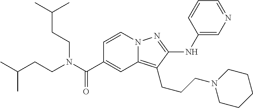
N12C(=C(CCCN3CCCCC3)C(NC3=CN=CC=C3)=N1)C=C(C(N(CCC(C)C)CCC(C)C)=O)C=C2
